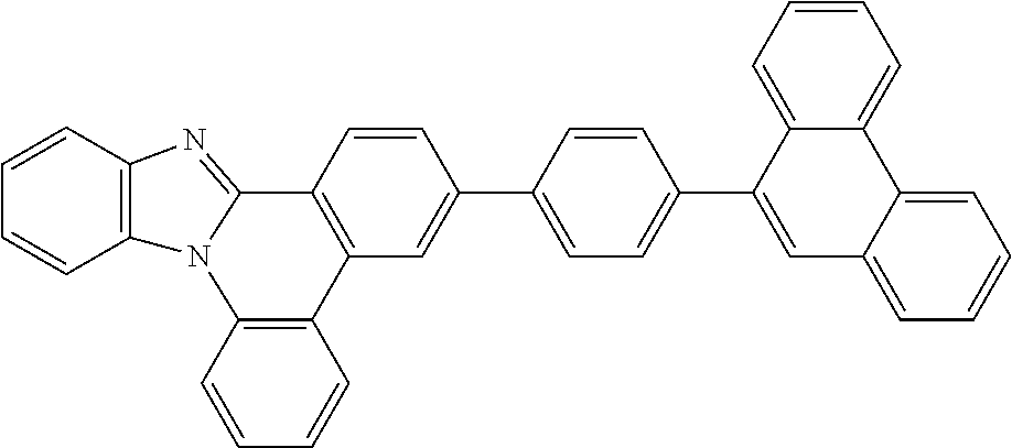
C1=CC2=C(C=C1)N1C(=NC3=C1C=CC=C3)C1=C2C=C(C2=CC=C(C3=CC4=CC=CC=C4C4=CC=CC=C34)C=C2)C=C1
